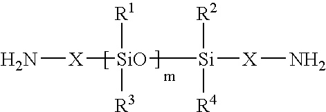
[SiO]([R1])([R3])([Si]([R2])([R4])[X]N)[X]N
